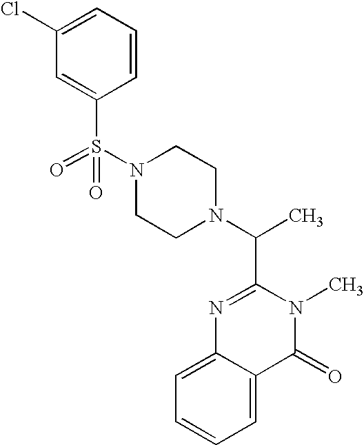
S(N1CCN(C(C)C2=NC3=CC=CC=C3C(=O)N2C)CC1)(=O)(C1=CC(Cl)=CC=C1)=O
